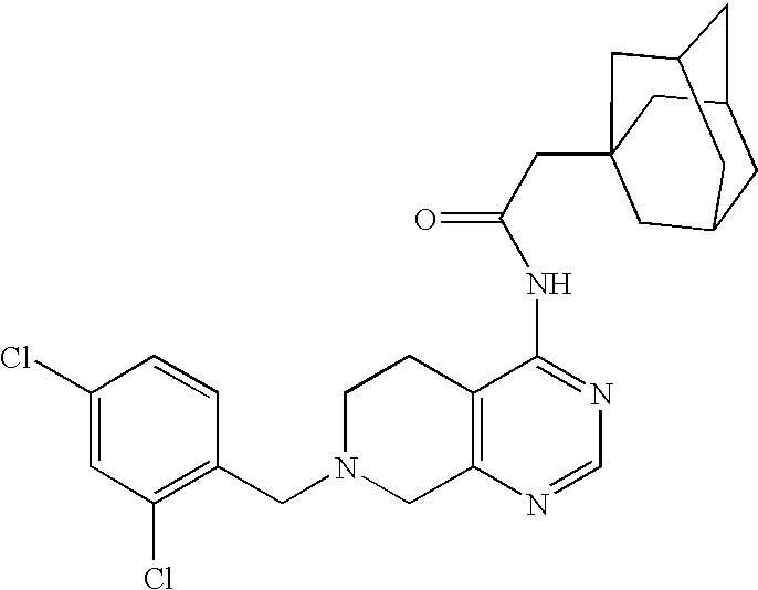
C1N(CC2=C(Cl)C=C(Cl)C=C2)CC2=C(C1)C(NC(=O)CC13CC4CC(CC(C1)C4)C3)=NC=N2
